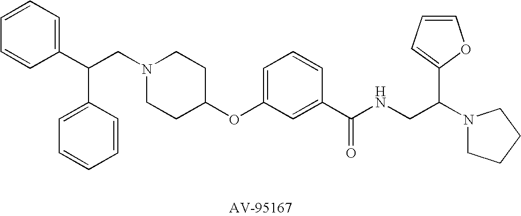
C1=CC=C(C(CN2CCC(OC3=CC=CC(C(NCC(N4CCCC4)C4=CC=CO4)=O)=C3)CC2)C2=CC=CC=C2)C=C1
